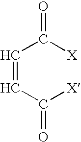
C(C([X])=O)=CC([X])=O
